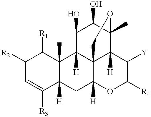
C1([R2])C=C([R3])C2([H])C(C)(C1[R1])C1([H])C34C([H])(C2)OC([R4])C([Y])C3([H])C(C)(C(O)C1O)OC4
